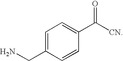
C1=C(CN)C=CC(C([CN])=O)=C1
